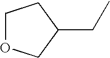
C1OCC(CC)C1
